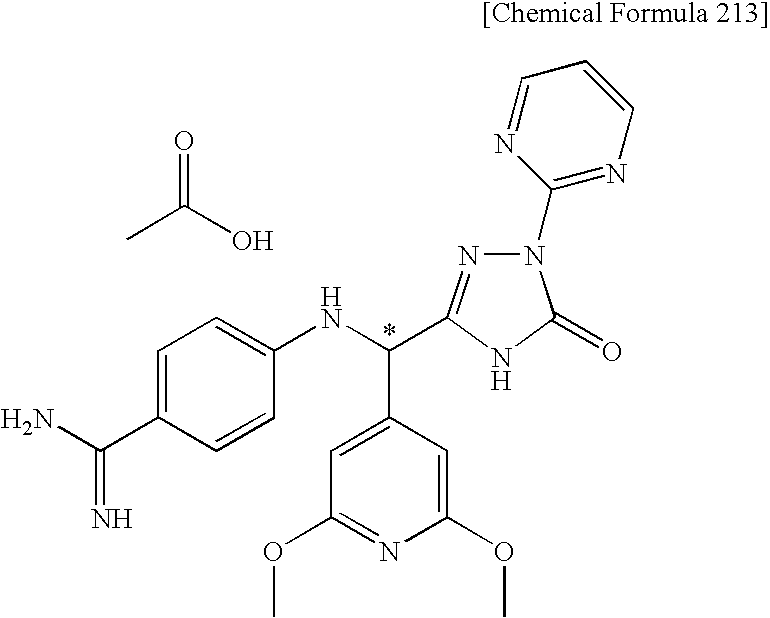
C1=C(C(N)=N)C=CC(NC(C2=CC(OC)=NC(OC)=C2)C2=NN(C3=NC=CC=N3)C(=O)N2)=C1.CC(=O)O
